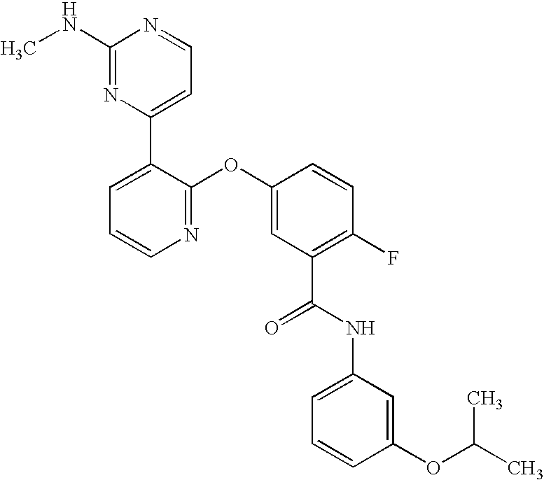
N1=C(OC2=CC(C(NC3=CC=CC(OC(C)C)=C3)=O)=C(F)C=C2)C(C2=CC=NC(NC)=N2)=CC=C1
